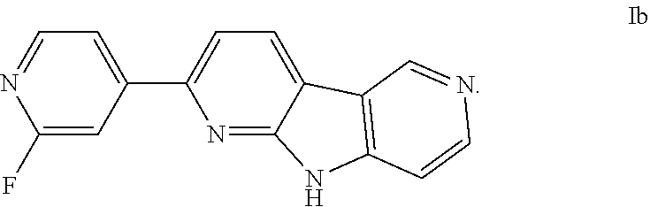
C1=NC(F)=CC(C2=CC=C3C(=N2)NC2=C3C=NC=C2)=C1
